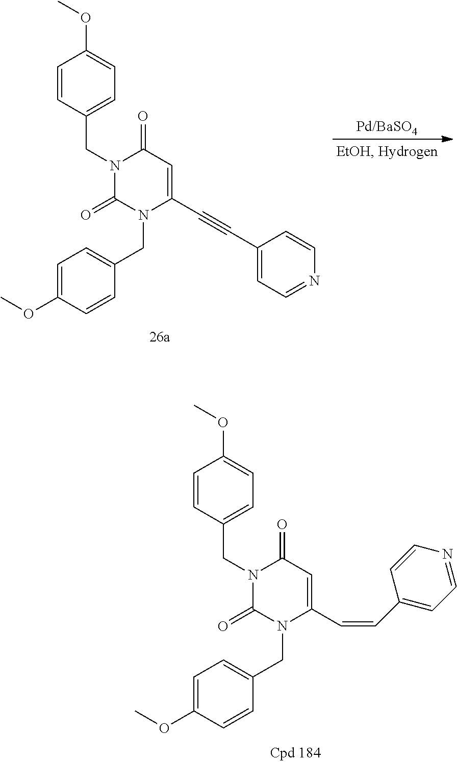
C1=CC(CN2C(=O)N(CC3=CC=C(OC)C=C3)C(C=CC3=CC=NC=C3)=CC2=O)=CC=C1OC.C1=CC(CN2C(=O)N(CC3=CC=C(OC)C=C3)C(C#CC3=CC=NC=C3)=CC2=O)=CC=C1OC
